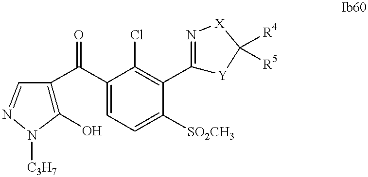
C1(O)=C(C(C2=CC=C([SO2CH3])C(C3=N[X]C([R4])([R5])[Y]3)=C2Cl)=O)C=NN1[C3H7]
